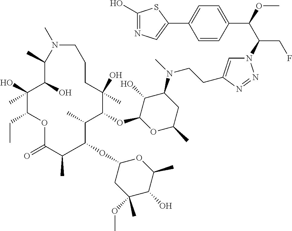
N1=NN(C(C(C2=CC=C(C3=CN=C(O)S3)C=C2)OC)CF)C=C1CCN(C1C(O)C(OC2C(C)C(OC3CC(OC)(C)C(O)C(C)O3)C(C)C(=O)OC(CC)C(O)(C)C(O)C(C)N(C)CCCC2(O)C)OC(C)C1)C
